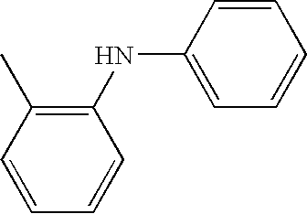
CC1=C(NC2=CC=CC=C2)C=CC=C1
